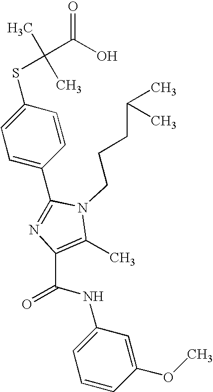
C1(C2=NC(C(NC3=CC=CC(OC)=C3)=O)=C(C)N2CCCC(C)C)=CC=C(SC(C)(C)C(O)=O)C=C1
